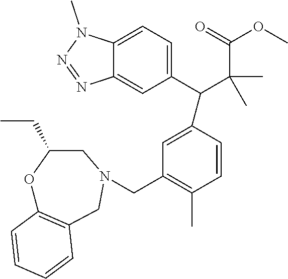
C12=CC=C(C(C(C(OC)=O)(C)C)C3=CC(CN4CC5=C(OC(CC)C4)C=CC=C5)=C(C)C=C3)C=C1N=NN2C
